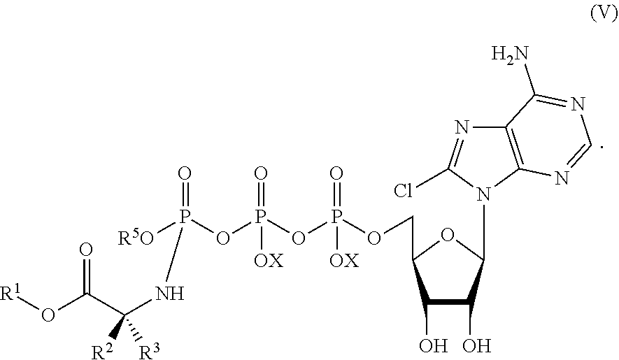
[R1]OC(C(NP(=O)(OP(OP(OCC1C(O)C(O)C(N2C3=C(N=C2Cl)C(N)=NC=N3)O1)(=O)[OX])(=O)[OX])[R5O])([R2])[R3])=O
